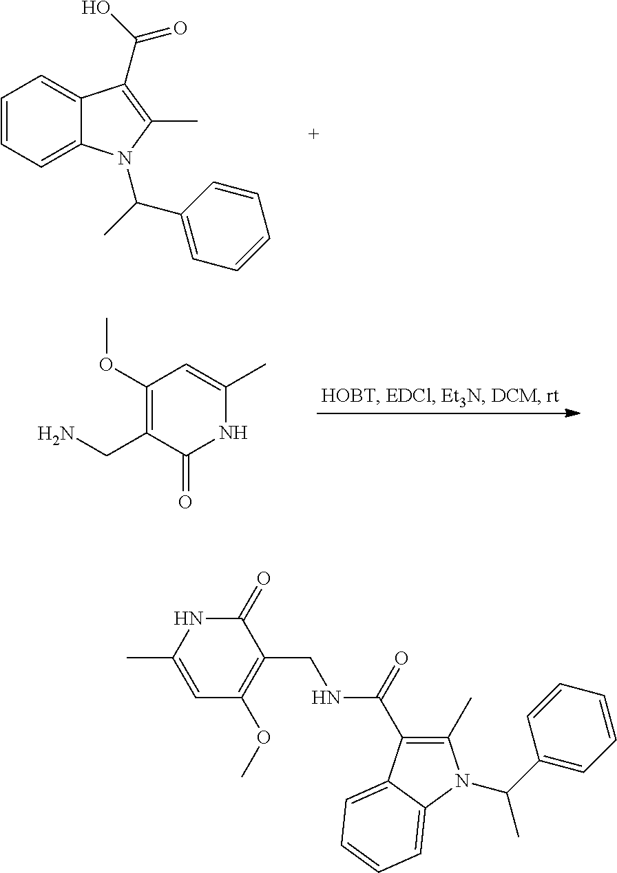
C1=CC=C2C(=C1)C(C(O)=O)=C(C)N2C(C)C1=CC=CC=C1.C1(OC)=C(CN)C(=O)NC(C)=C1.C1=C(C)NC(=O)C(CNC(=O)C2=C(C)N(C(C3=CC=CC=C3)C)C3=CC=CC=C23)=C1OC
